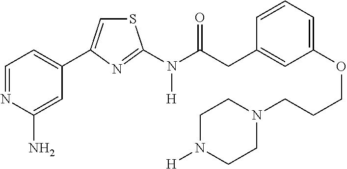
C1=NC(N)=CC(C2=CSC(N(C(CC3=CC(OCCCN4CCN([H])CC4)=CC=C3)=O)[H])=N2)=C1
